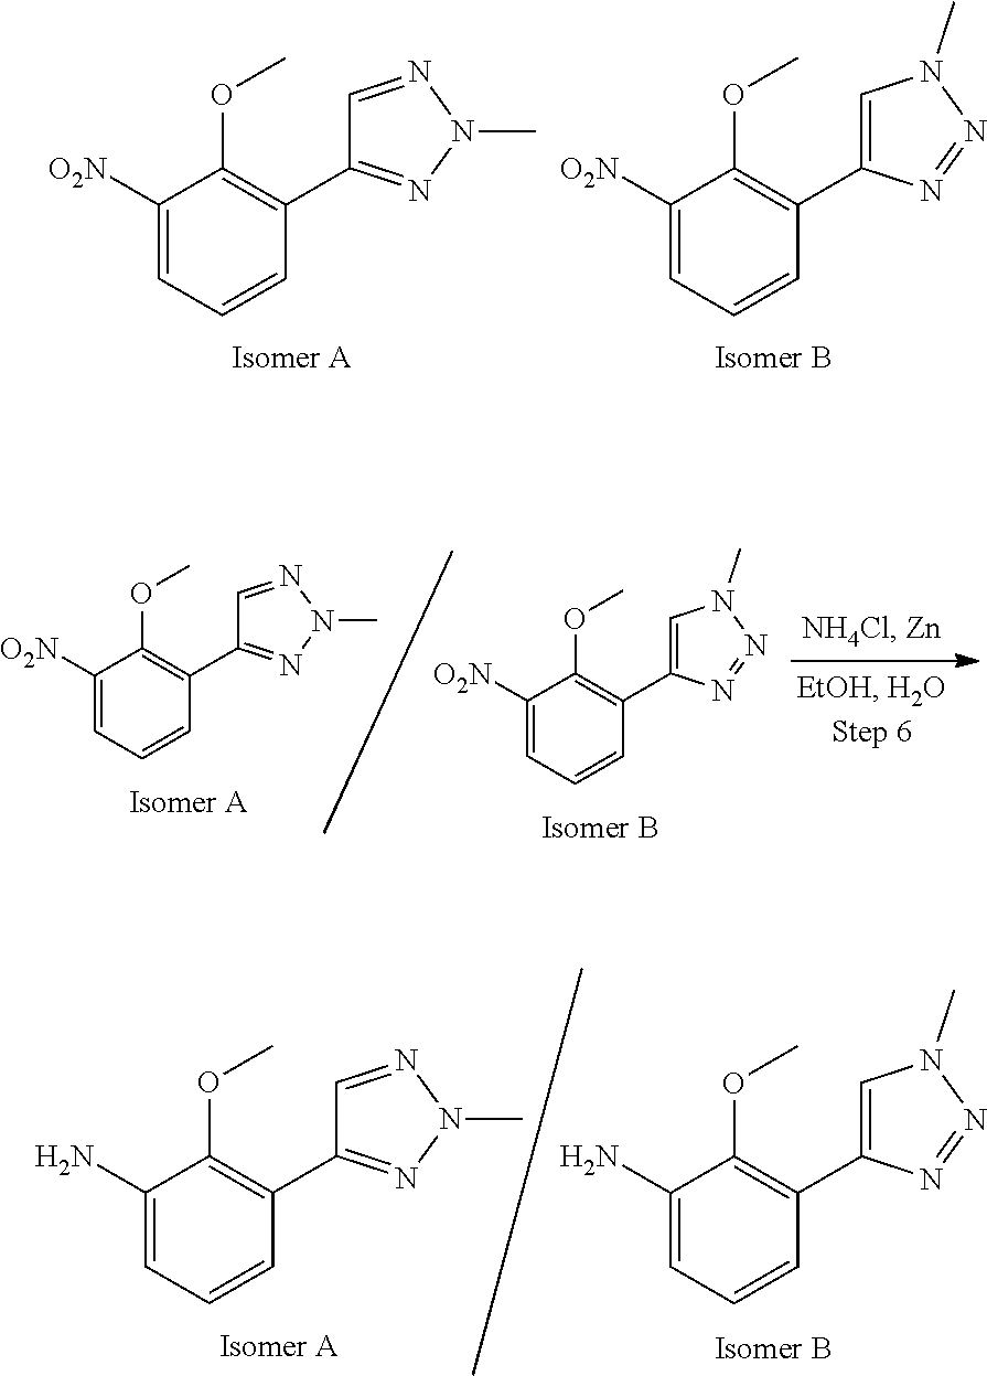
C1([O2N])=CC=CC(C2=NN(C)N=C2)=C1OC.C1([O2N])=CC=CC(C2=CN(C)N=N2)=C1OC.C1([O2N])=CC=CC(C2=NN(C)N=C2)=C1OC.C1([O2N])=CC=CC(C2=CN(C)N=N2)=C1OC.C1(N)=CC=CC(C2=NN(C)N=C2)=C1OC.C1(N)=CC=CC(C2=CN(C)N=N2)=C1OC
